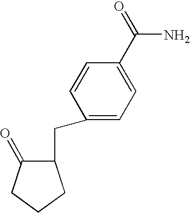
C1(CC2C(=O)CCC2)=CC=C(C(=O)N)C=C1
